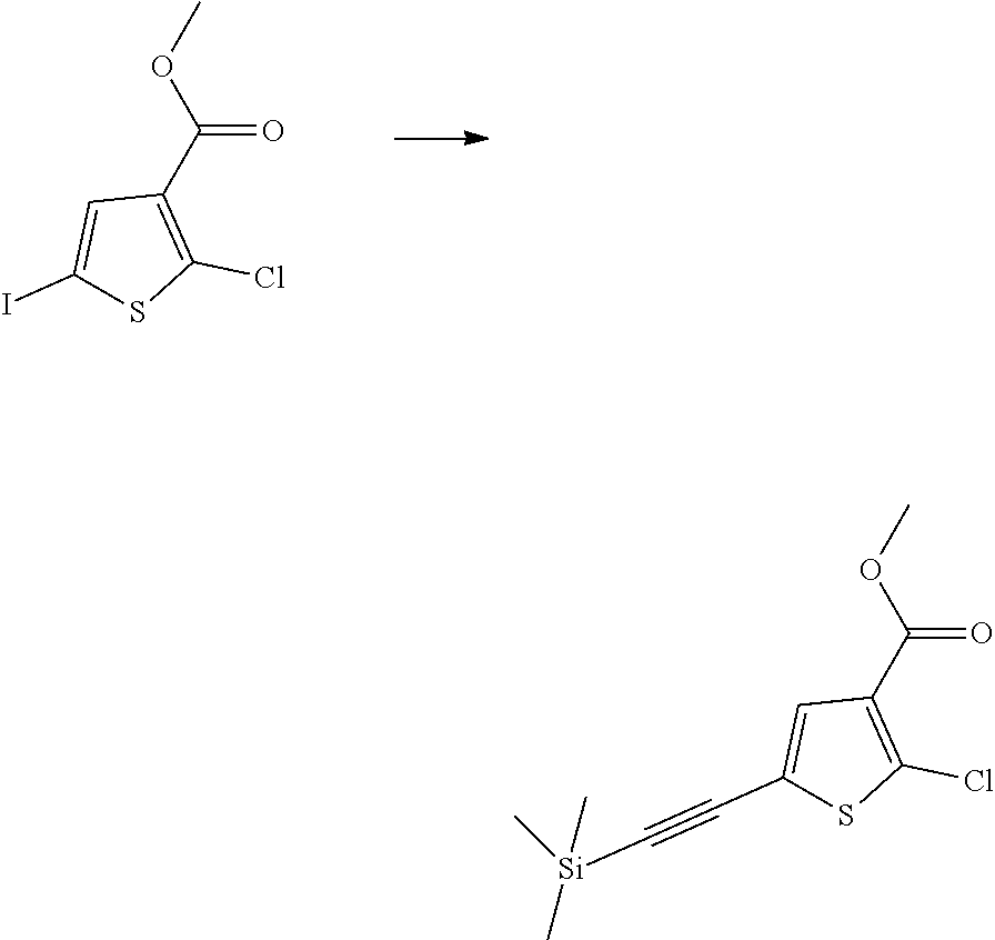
COC(C1=C(Cl)SC(I)=C1)=O.COC(C1=C(Cl)SC(C#C[Si](C)(C)C)=C1)=O
